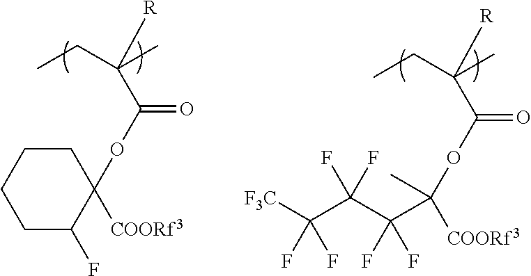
C1C(F)C([COORf3])(OC(C([R])(C)CC)=O)CCC1.C(OC(C([R])(C)CC)=O)([COORf3])(C(C(C([F3C])(F)F)(F)F)(F)F)C
